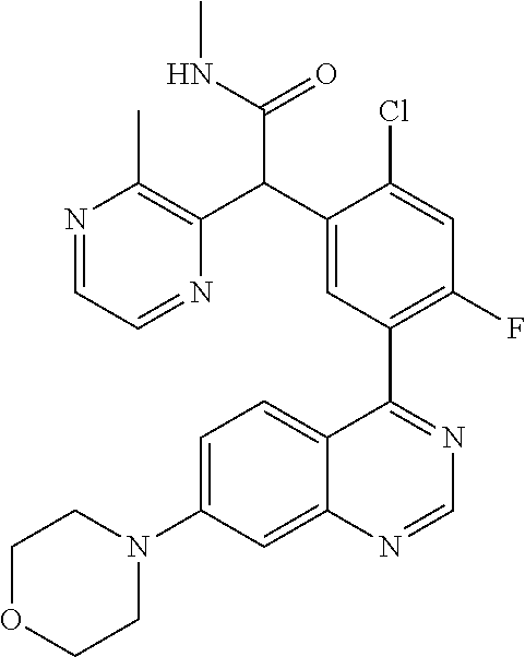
C1=C(N2CCOCC2)C=C2C(=C1)C(C1=C(F)C=C(Cl)C(C(C3=C(C)N=CC=N3)C(NC)=O)=C1)=NC=N2
